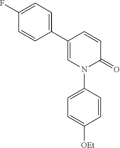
C1=C(C2=CC=C(F)C=C2)C=CC(=O)N1C1=CC=C([OEt])C=C1
